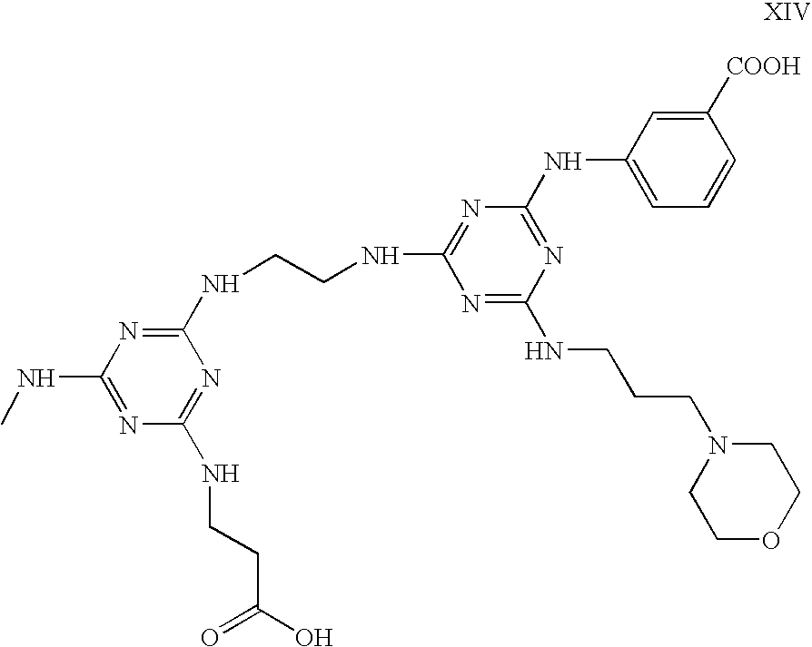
C1(NCCNC2=NC(NC3=CC=CC([COOH])=C3)=NC(NCCCN3CCOCC3)=N2)=NC(NC)=NC(NCCC(=O)O)=N1
